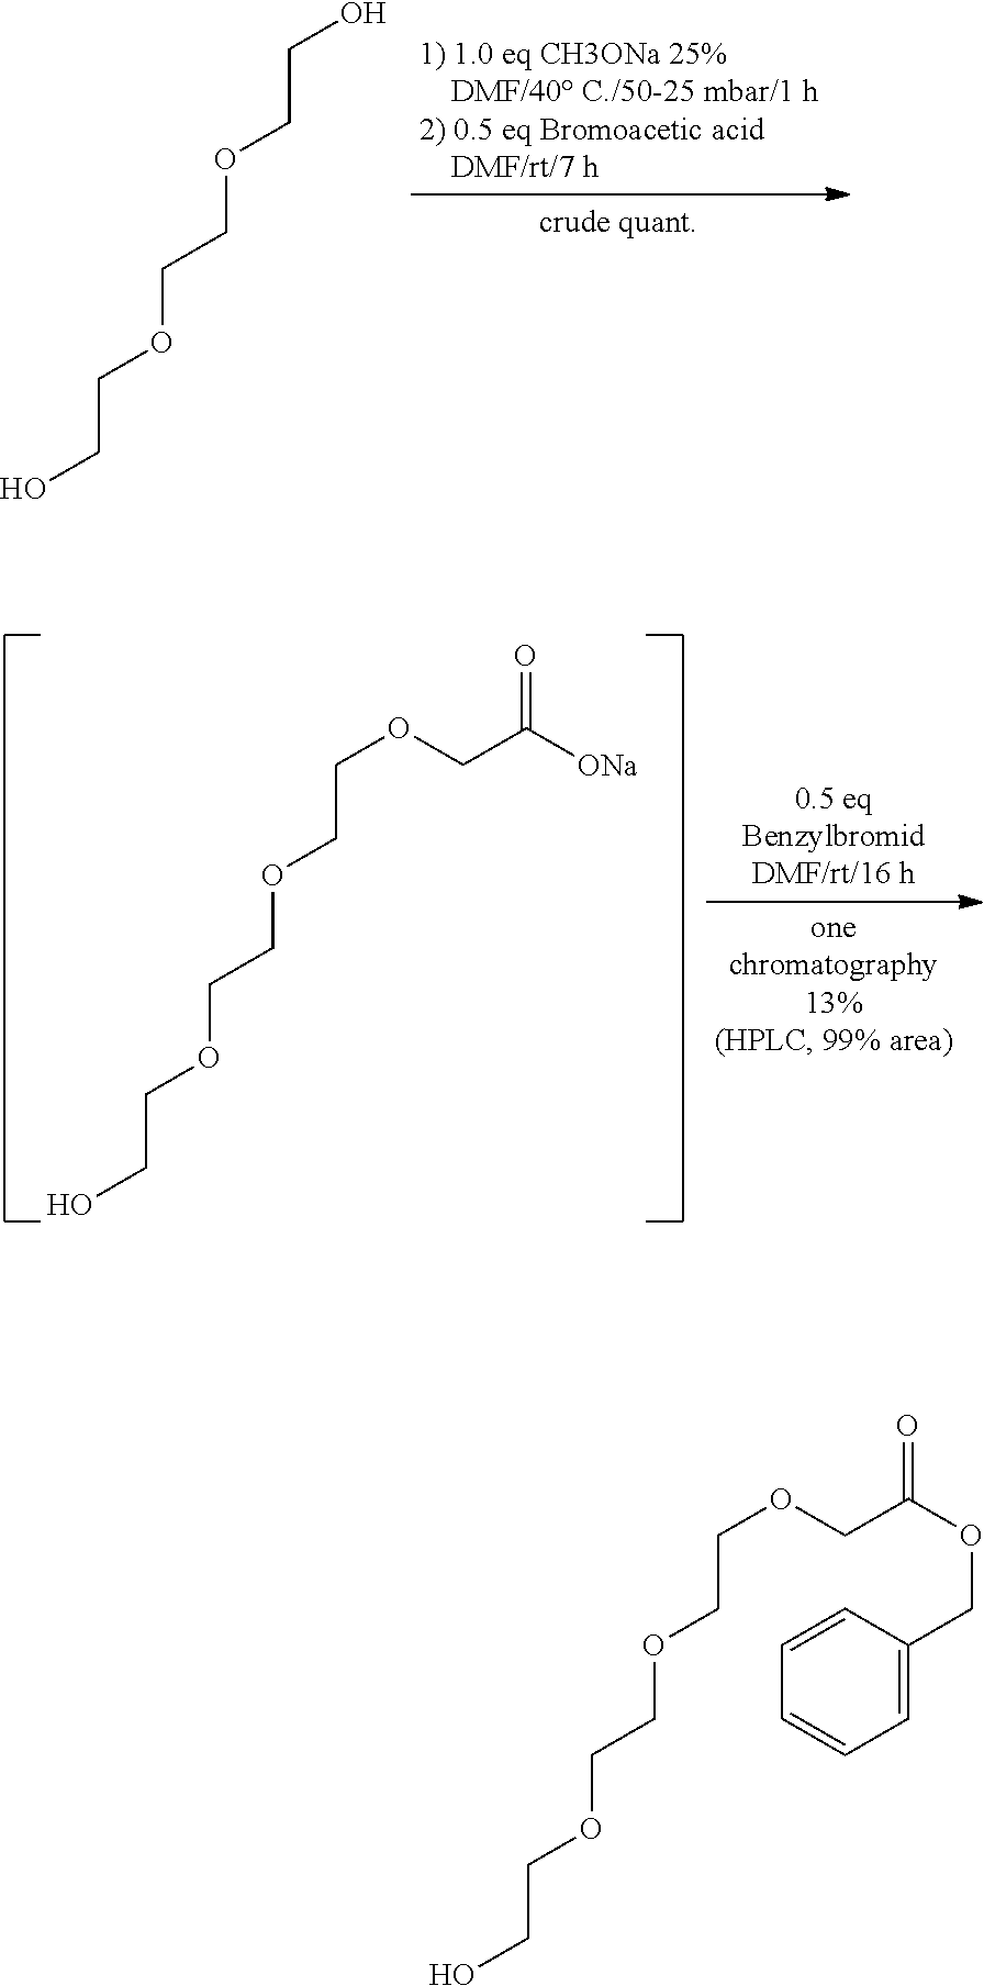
OCCOCCOCCO.OCCOCCOCCOCC([ONa])=O.OCCOCCOCCOCC(OCC1=CC=CC=C1)=O
